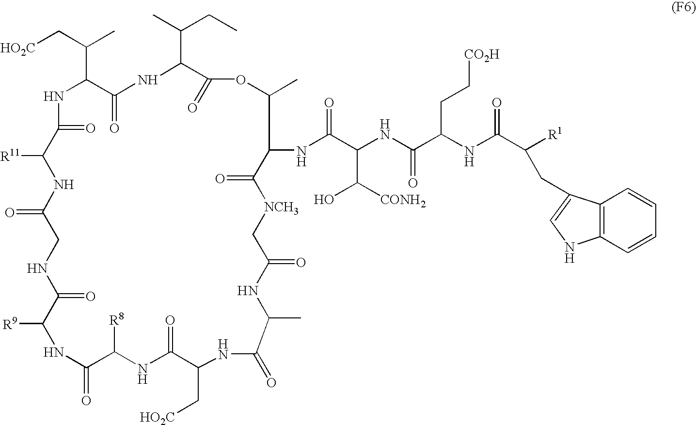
[HO2C]CC(C1NC(=O)C([R11])NC(=O)CNC(=O)C([R9])NC(=O)C([R8])NC(=O)C(C[HO2C])NC(=O)C(C)NC(=O)C[NCH3]C(=O)C(NC(C(C([CONH2])O)NC(C(NC(C([R1])CC2=CNC3=C2C=CC=C3)=O)CC[CO2H])=O)=O)C(C)OC(=O)C(C(C)CC)NC1=O)C
